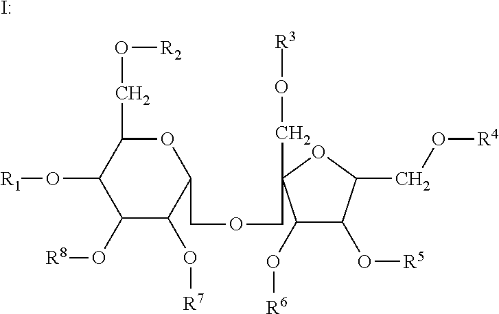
O1C(CO[R2])C(O[R1])C(O[R8])C(O[R7])C1COCC1(CO[R3])C(O[R6])C(O[R5])C(CO[R4])O1.I
